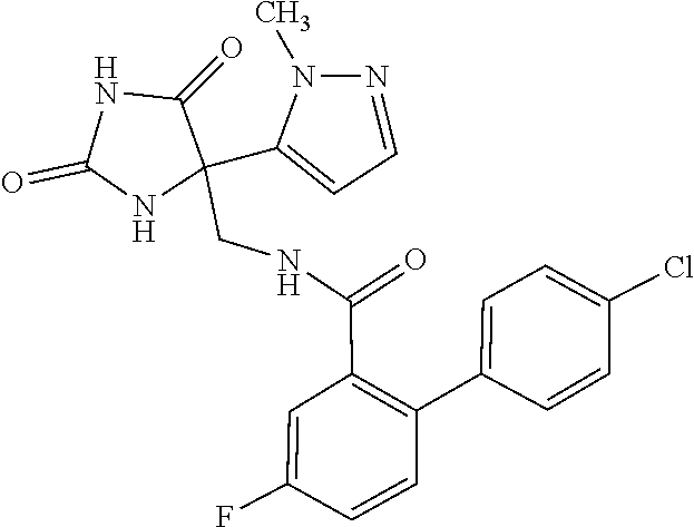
N1(C)N=CC=C1C1(CNC(C2=C(C3=CC=C(Cl)C=C3)C=CC(F)=C2)=O)NC(=O)NC1=O
